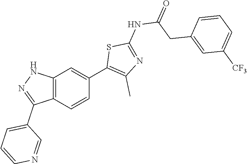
C12=C(C=CC(C3=C(C)N=C(NC(CC4=CC([CF3])=CC=C4)=O)S3)=C1)C(C1=CC=CN=C1)=NN2
